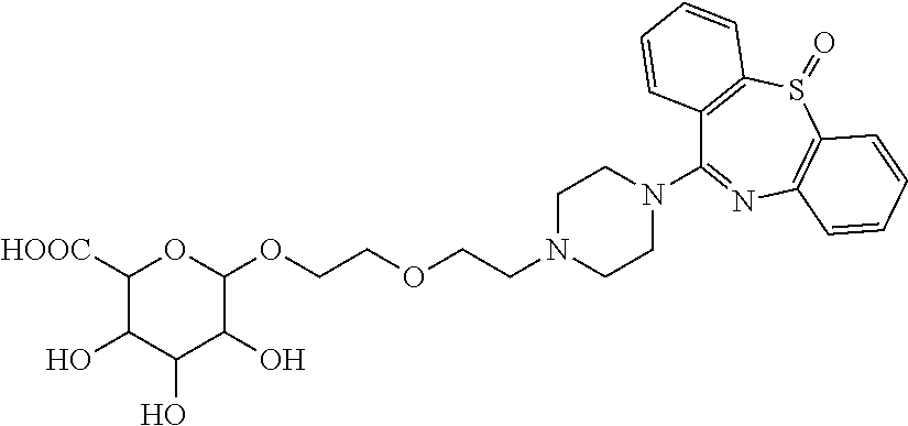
C1N(CCOCCOC2OC([HOOC])C(O)C(O)C2O)CCN(C2=NC3=C(S(=O)C4=C2C=CC=C4)C=CC=C3)C1
